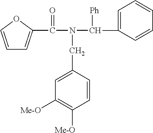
C1=COC(C(=O)N(CC2=CC([Me-O])=C([Me-O])C=C2)C([Ph])C2=CC=CC=C2)=C1
